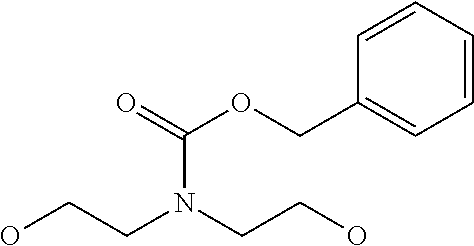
C1=CC=CC(COC(=O)N(CCO)CCO)=C1
